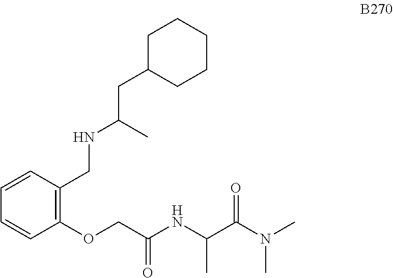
C1C(CC(NCC2=C(OCC(NC(C(N(C)C)=O)C)=O)C=CC=C2)C)CCCC1
